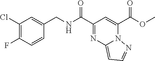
C1(Cl)=C(F)C=CC(CNC(C2=NC3=CC=NN3C(C(OC)=O)=C2)=O)=C1
